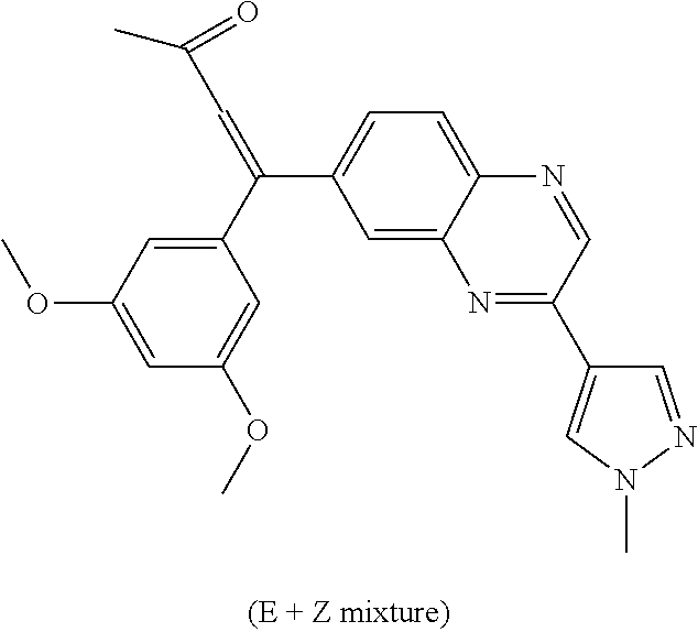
C1(C(=CC(C)=O)C2=CC=C3C(=C2)N=C(C2=CN(C)N=C2)C=N3)=CC(OC)=CC(OC)=C1
